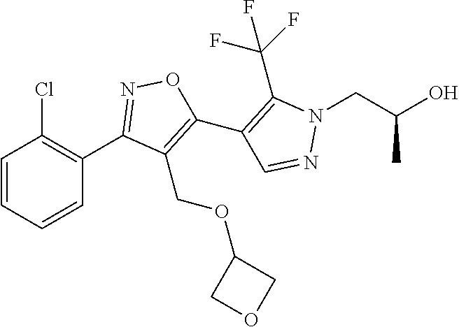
C1(C2=NOC(C3=C(C(F)(F)F)N(CC(O)C)N=C3)=C2COC2COC2)=C(Cl)C=CC=C1
